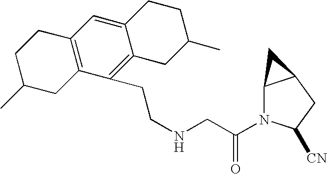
C(NCC(=O)N1C2C(CC1[CN])C2)CC1=C2C(=CC3=C1CC(C)CC3)CCC(C)C2
